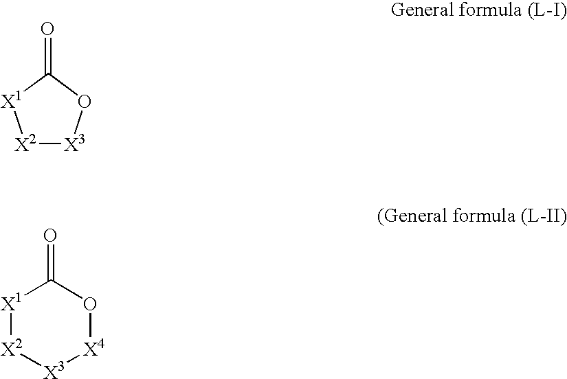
[X2]1[X3]OC(=O)[X1]1.[X1]1[X2][X3][X4]OC1=O
